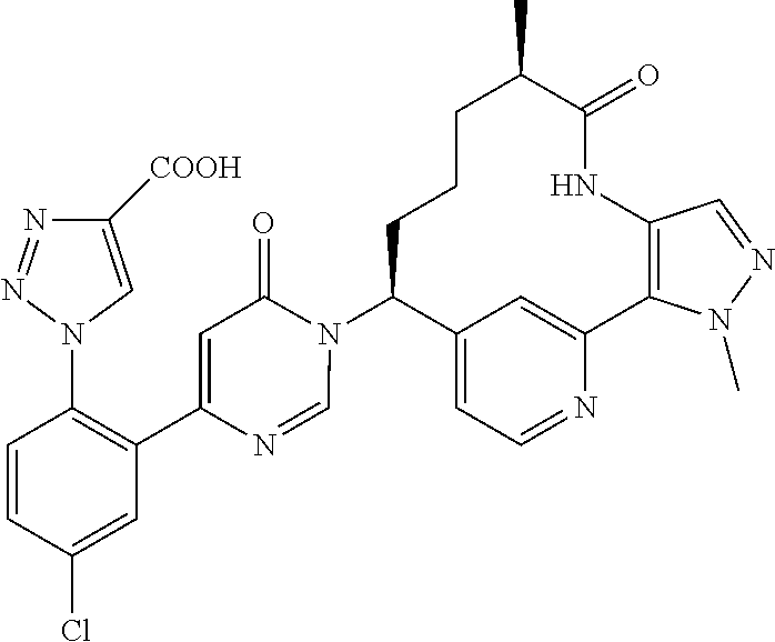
C12=CC=NC(=C1)C1=C(NC(=O)C(C)CCCC2N2C(=O)C=C(C3=C(N4C=C([COOH])N=N4)C=CC(Cl)=C3)N=C2)C=NN1C
